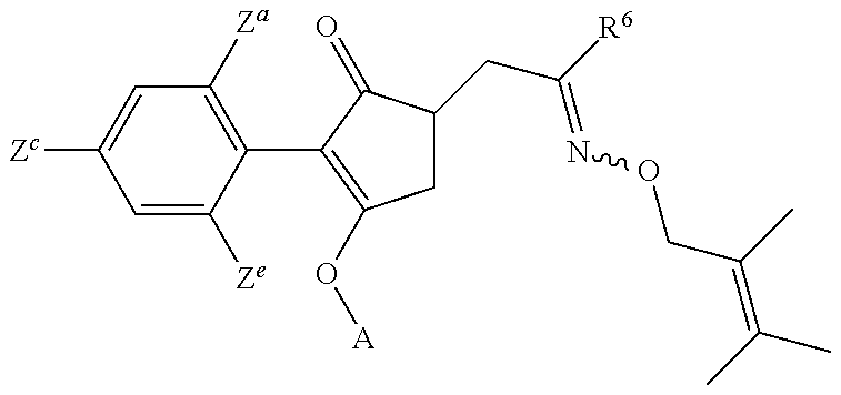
C1=C([Ze])C(C2=C(O[A])CC(CC(=NOCC(=C(C)C)C)[R6])C2=O)=C([Za])C=C1[Zc]
